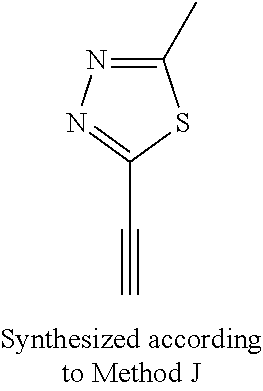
C#CC1=NN=C(C)S1
